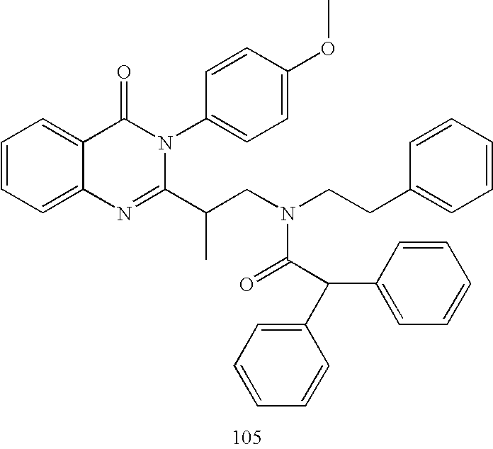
C1=CC=C2C(=C1)C(=O)N(C1=CC=C(OC)C=C1)C(C(CN(CCC1=CC=CC=C1)C(C(C1=CC=CC=C1)C1=CC=CC=C1)=O)C)=N2
